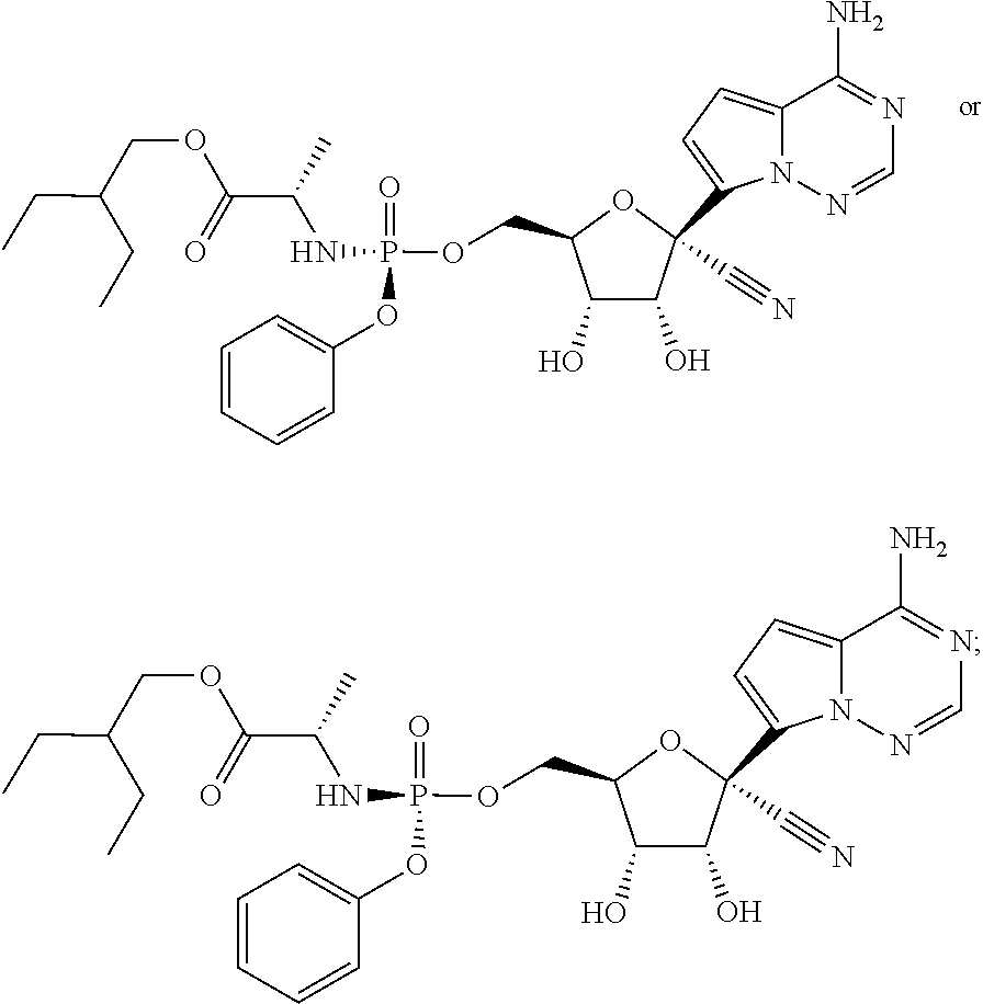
C1=NN2C(=CC=C2C2(C#N)C(O)C(O)C(COP(NC(C(OCC(CC)CC)=O)C)(=O)OC3=CC=CC=C3)O2)C(N)=N1.C1=NN2C(=CC=C2C2(C#N)C(O)C(O)C(COP(NC(C(OCC(CC)CC)=O)C)(=O)OC3=CC=CC=C3)O2)C(N)=N1
